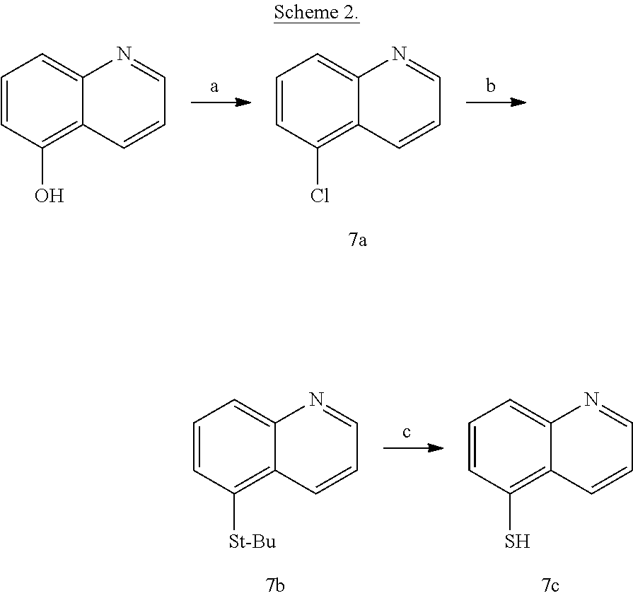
C1=CC(Cl)=C2C(=C1)N=CC=C2.C1=CC(O)=C2C(=C1)N=CC=C2.C1=CC([St-Bu])=C2C(=C1)N=CC=C2.C1=CC(S)=C2C(=C1)N=CC=C2
